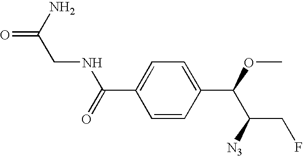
C1(C(=O)NCC(=O)N)=CC=C(C(OC)C(CF)[N3])C=C1
